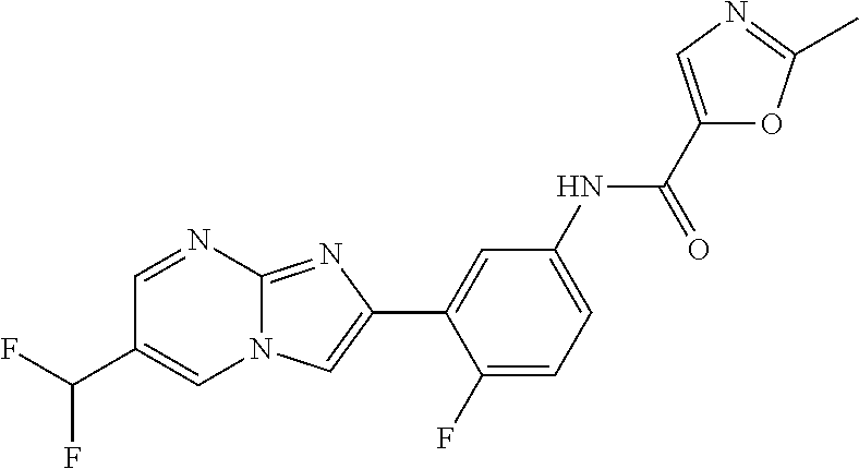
C1=NC2=NC(C3=CC(NC(C4=CN=C(C)O4)=O)=CC=C3F)=CN2C=C1C(F)F
